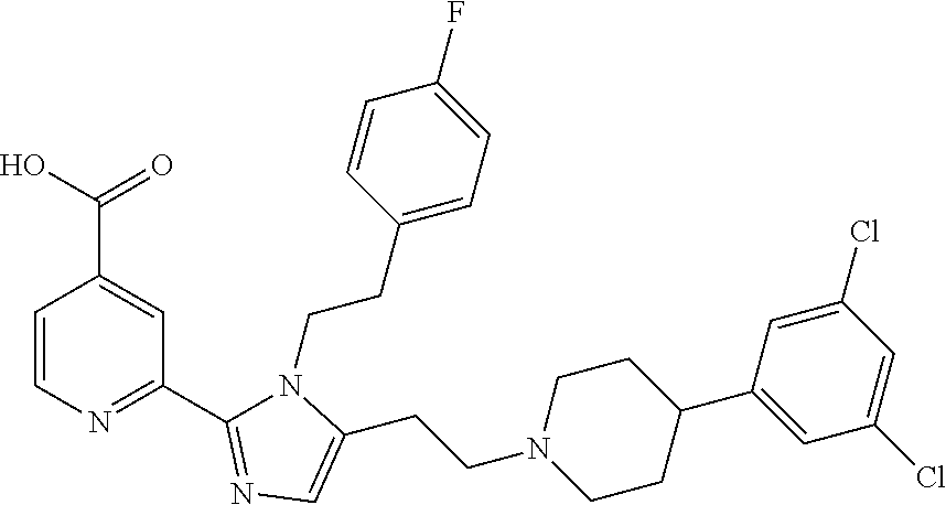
C1=CN=C(C2=NC=C(CCN3CCC(C4=CC(Cl)=CC(Cl)=C4)CC3)N2CCC2=CC=C(F)C=C2)C=C1C(O)=O
